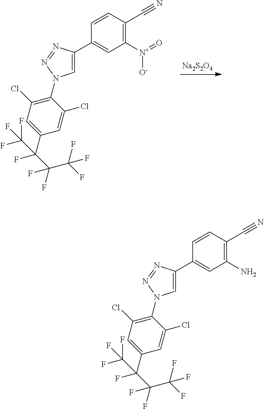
C1(Cl)=C(N2C=C(C3=CC([N+]([O-])=O)=C(C#N)C=C3)N=N2)C(Cl)=CC(C(C(C(F)(F)F)(F)F)(C(F)(F)F)F)=C1.[Na2S2O4].C1(Cl)=C(N2C=C(C3=CC(N)=C(C#N)C=C3)N=N2)C(Cl)=CC(C(C(C(F)(F)F)(F)F)(C(F)(F)F)F)=C1
